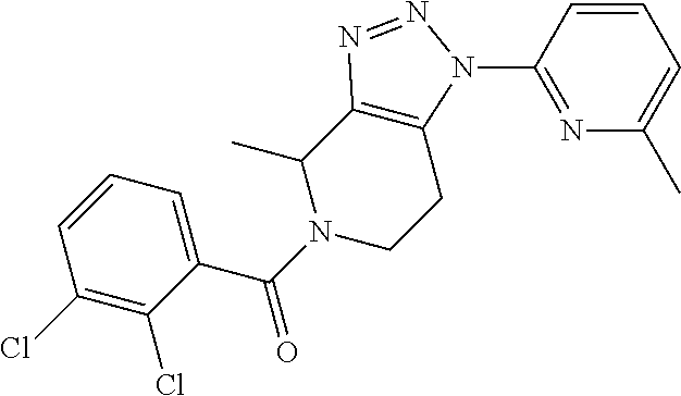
C1(C(N2C(C)C3=C(CC2)N(C2=NC(C)=CC=C2)N=N3)=O)=CC=CC(Cl)=C1Cl
